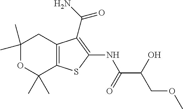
C1(C)(C)OC(C)(C)C2=C(C1)C(C(=O)N)=C(NC(C(COC)O)=O)S2
